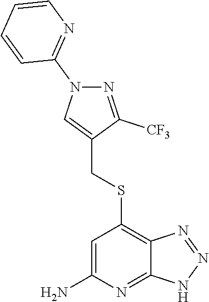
S(C1=C2C(=NC(N)=C1)NN=N2)CC1=CN(C2=NC=CC=C2)N=C1[CF3]
